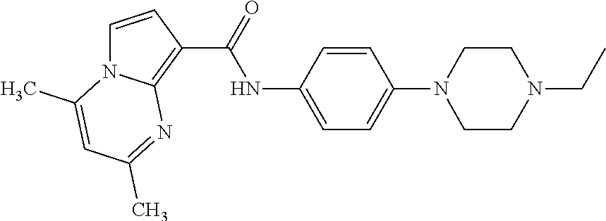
C(NC1=CC=C(N2CCN(CC)CC2)C=C1)(=O)C1=C2N(C=C1)C(C)=CC(C)=N2
